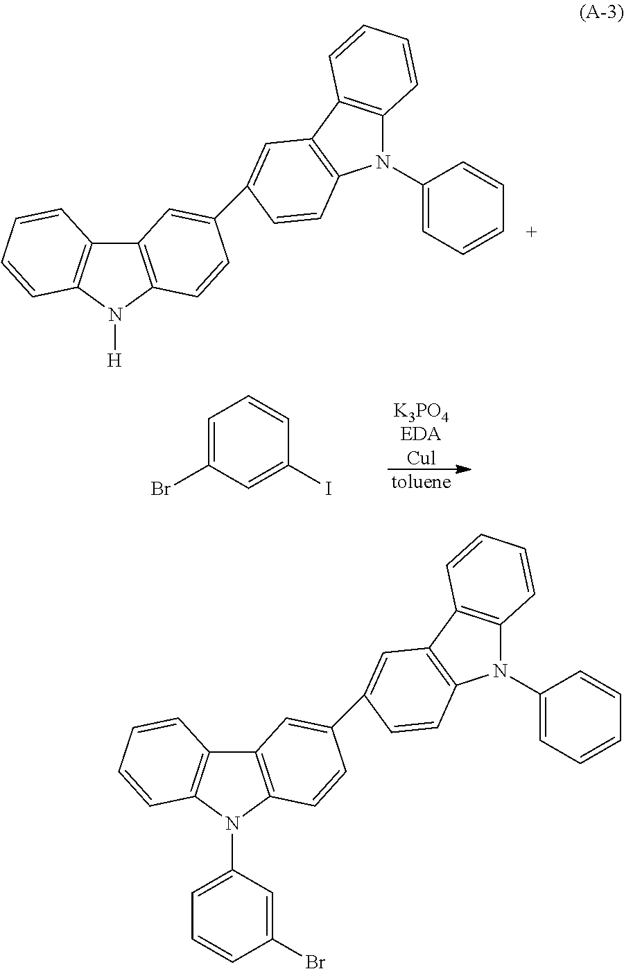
C12=C(N([H])C3=C1C=CC=C3)C=CC(C1=CC3=C(C=C1)N(C1=CC=CC=C1)C1=C3C=CC=C1)=C2.[K3PO4EDACul].[toluene].C1=C(Br)C=C(I)C=C1.C12=C(N(C3=CC=CC(Br)=C3)C3=C1C=CC=C3)C=CC(C1=CC3=C(C=C1)N(C1=CC=CC=C1)C1=C3C=CC=C1)=C2
